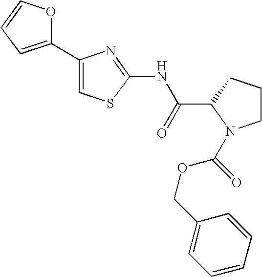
C1(C2=CC=CO2)=CSC(NC(C2N(C(OCC3=CC=CC=C3)=O)CCC2)=O)=N1
